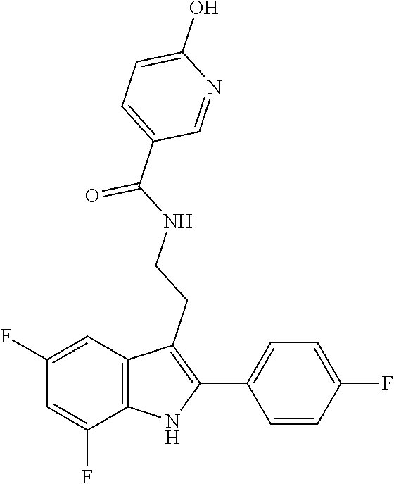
C1(C(=O)NCCC2=C(C3=CC=C(F)C=C3)NC3=C2C=C(F)C=C3F)=CC=C(O)N=C1
